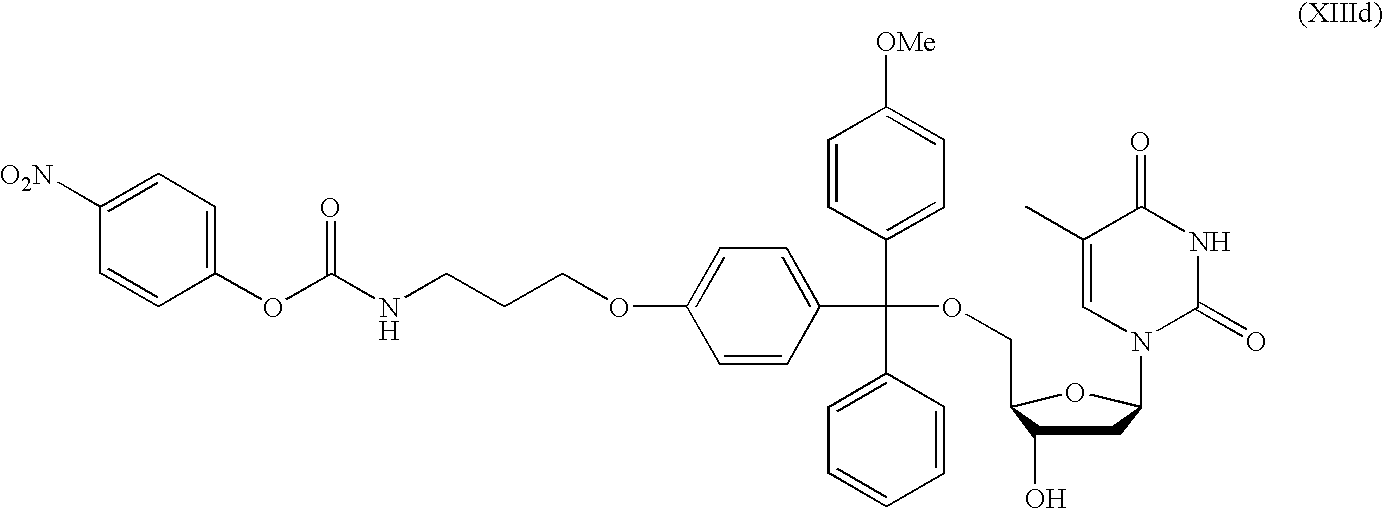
C1(OC(NCCCOC2=CC=C(C(OCC3C(O)CC(N4C(=O)NC(=O)C(C)=C4)O3)(C3=CC=C([OMe])C=C3)C3=CC=CC=C3)C=C2)=O)=CC=C([O2N])C=C1
